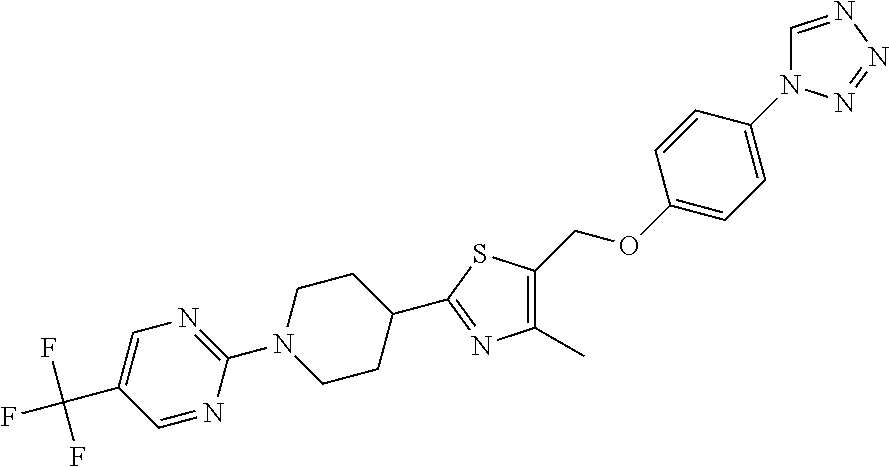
C1(OCC2=C(C)N=C(C3CCN(C4=NC=C(C(F)(F)F)C=N4)CC3)S2)=CC=C(N2C=NN=N2)C=C1
